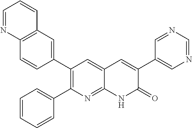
C12=C(C=C(C3=C(C4=CC=CC=C4)N=C4C(=C3)C=C(C3=CN=CN=C3)C(=O)N4)C=C1)C=CC=N2
